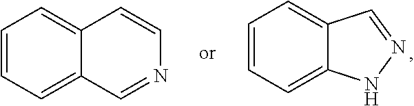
C1=CC=C2C(=C1)C=CN=C2.C1=CC=C2C(=C1)C=NN2
